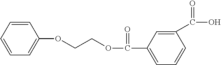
C1=CC=CC=C1OCCOC(C1=CC=CC(C(O)=O)=C1)=O
